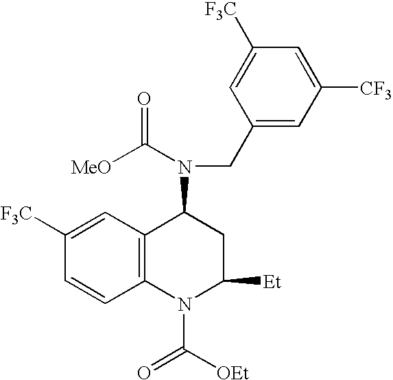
C1([F3C])=CC2=C(C=C1)N(C(=O)[OEt])C([Et])CC2N(CC1=CC([CF3])=CC([F3C])=C1)C([MeO])=O
